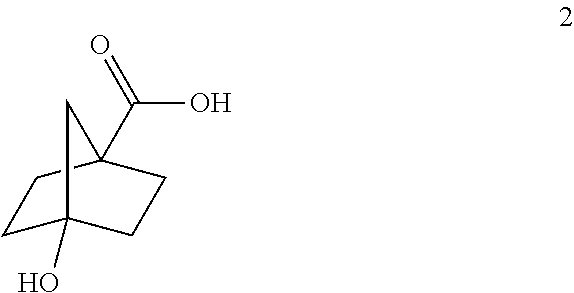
C1C2(O)CCC(C(O)=O)(C1)C2
